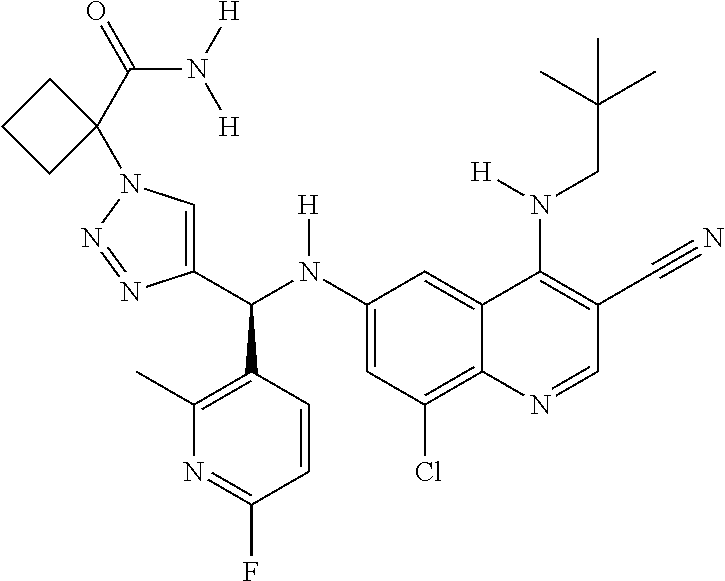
C1(N(C(C2=CN(C3(C(N([H])[H])=O)CCC3)N=N2)C2=C(C)N=C(F)C=C2)[H])=CC(Cl)=C2C(=C1)C(N(CC(C)(C)C)[H])=C(C#N)C=N2
